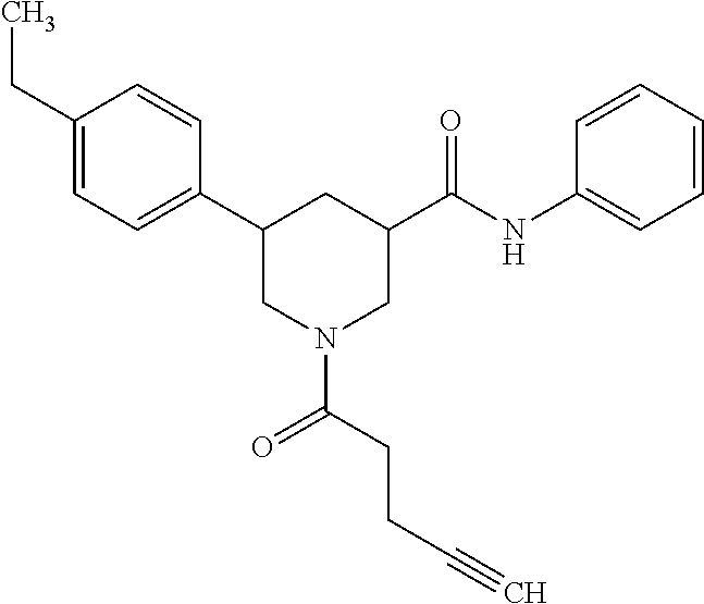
C1(CC)=CC=C(C2CN(C(CCC#C)=O)CC(C(NC3=CC=CC=C3)=O)C2)C=C1
